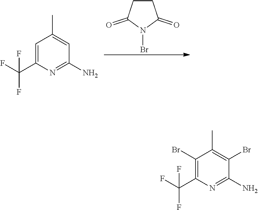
C1CC(=O)N(Br)C1=O.C1=C(C(F)(F)F)N=C(N)C=C1C.C1(Br)=C(C(F)(F)F)N=C(N)C(Br)=C1C
